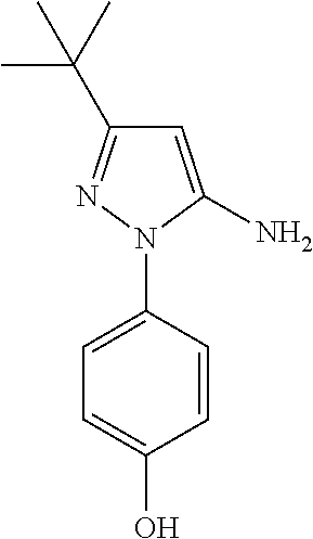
C1=C(N)N(C2=CC=C(O)C=C2)N=C1C(C)(C)C
